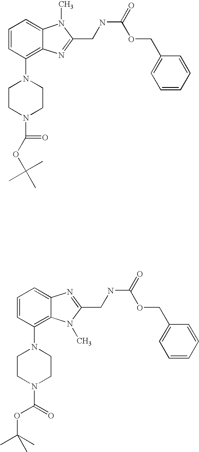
C1=CC(N2CCN(C(=O)OC(C)(C)C)CC2)=C2C(=C1)N(C)C(CNC(OCC1=CC=CC=C1)=O)=N2.C1=CC(N2CCN(C(=O)OC(C)(C)C)CC2)=C2C(=C1)N=C(CNC(OCC1=CC=CC=C1)=O)N2C
